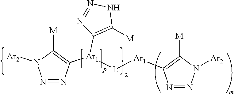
N1=NC([Ar1]([L][Ar1]C2=C([M])N([Ar2])N=N2)C2=C([M])NN=N2)=C([M])N1[Ar2]
